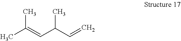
CC(=CC(C=C)C)C
